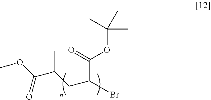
COC(C(CC(Br)C(OC(C)(C)C)=O)C)=O
